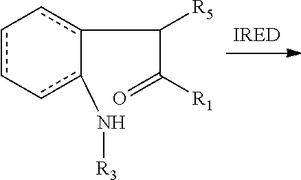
O=C(C([R5])c1c-cc-cc-1N[R3])[R1]
